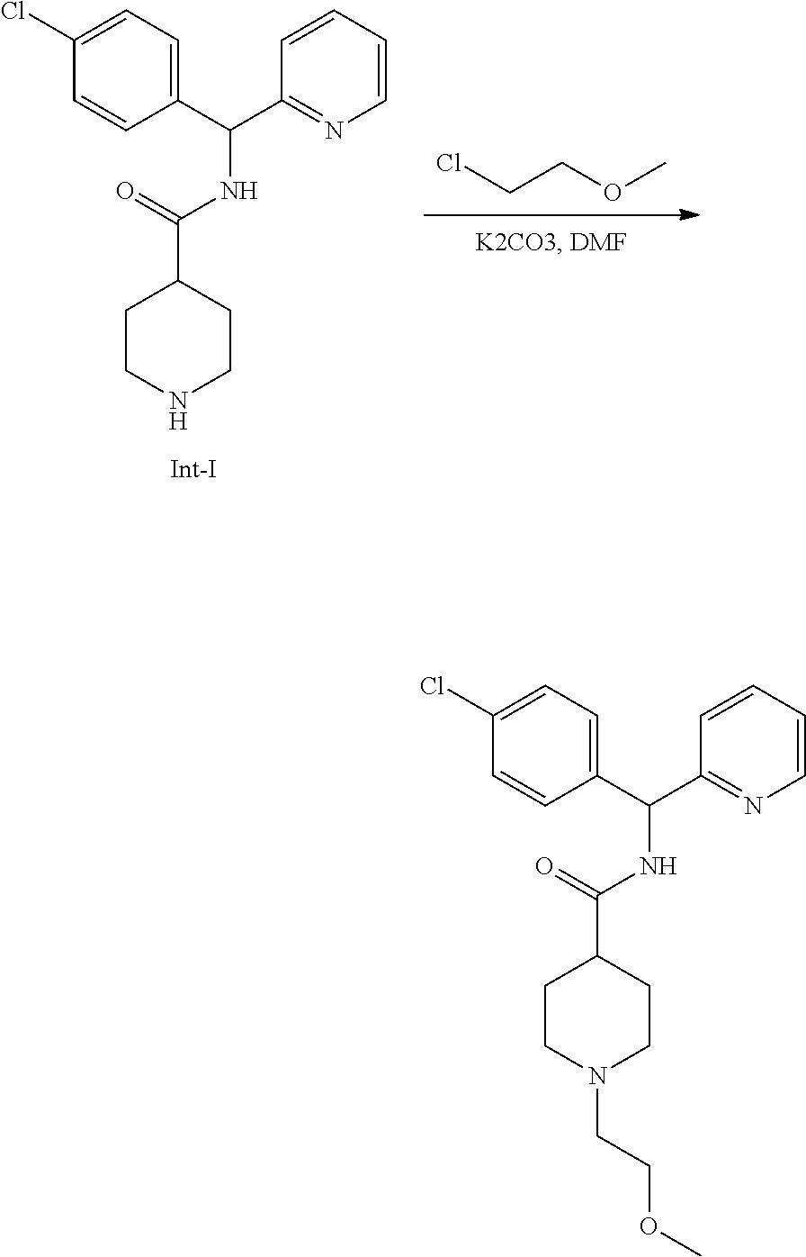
ClCCOC.C1CNCCC1C(NC(C1=NC=CC=C1)C1=CC=C(Cl)C=C1)=O.C1CN(CCOC)CCC1C(NC(C1=NC=CC=C1)C1=CC=C(Cl)C=C1)=O
